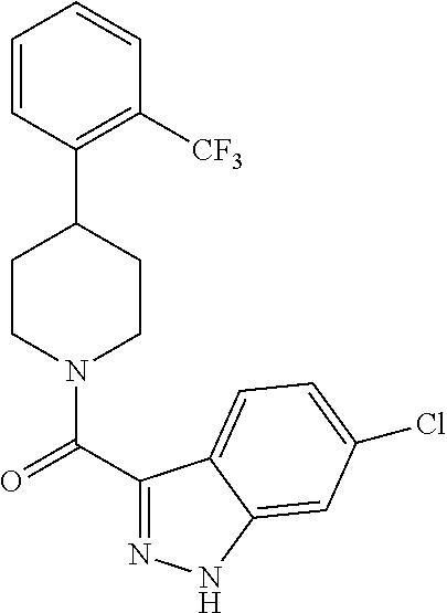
C1=CC(C2CCN(C(C3=NNC4=CC(Cl)=CC=C34)=O)CC2)=C([CF3])C=C1
